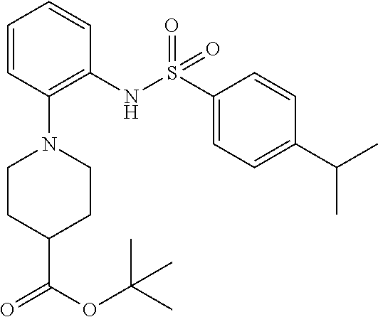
C1=CC(N2CCC(C(OC(C)(C)C)=O)CC2)=C(NS(C2=CC=C(C(C)C)C=C2)(=O)=O)C=C1
